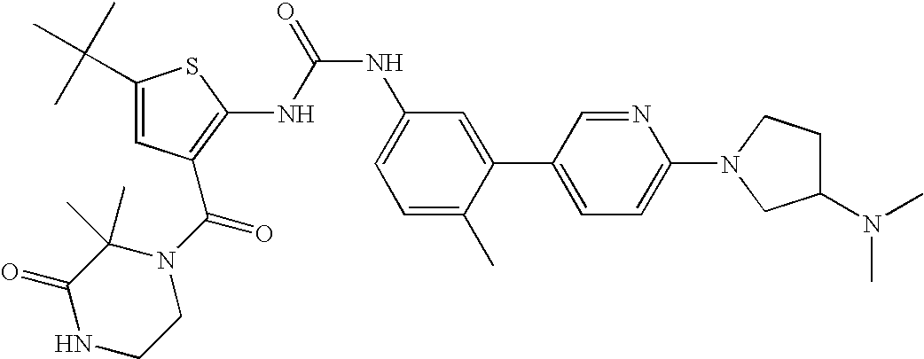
C1(C(C)(C)C)=CC(C(N2C(C)(C)C(=O)NCC2)=O)=C(NC(NC2=CC=C(C)C(C3=CC=C(N4CC(N(C)C)CC4)N=C3)=C2)=O)S1
